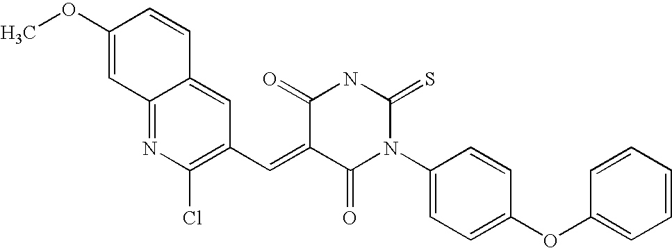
C1(OC)=CC2=NC(Cl)=C(C=C3C(=O)N(C4=CC=C(OC5=CC=CC=C5)C=C4)C(=S)NC3=O)C=C2C=C1
